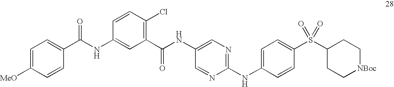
C(NC1=CC(C(NC2=CN=C(NC3=CC=C(S(C4CC[NBoc]CC4)(=O)=O)C=C3)N=C2)=O)=C(Cl)C=C1)(=O)C1=CC=C([MeO])C=C1
